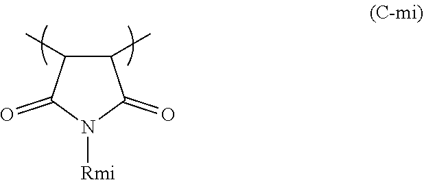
C1(C)C(C)C(=O)N([Rmi])C1=O
